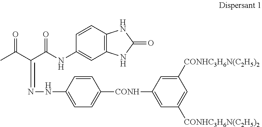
C1=CC2=C(C=C1NC(C(C(C)=O)=NNC1=CC=C([CONH]C3=CC([CONHC3H6N(C2H5)2])=CC([CONHC3H6N(C2H5)2])=C3)C=C1)=O)NC(=O)N2
